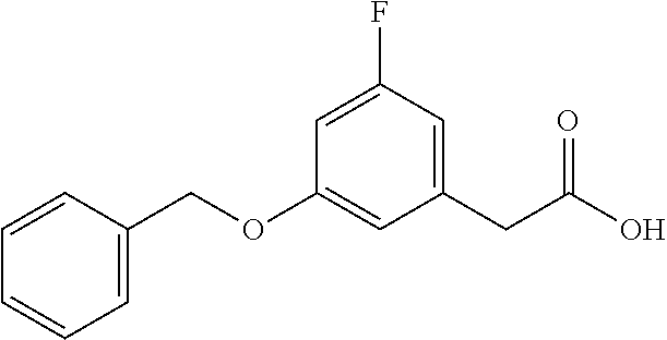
C1(CC(O)=O)=CC(F)=CC(OCC2=CC=CC=C2)=C1
